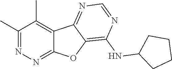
C1(C)=NN=C2C(=C1C)C1=NC=NC(NC3CCCC3)=C1O2
